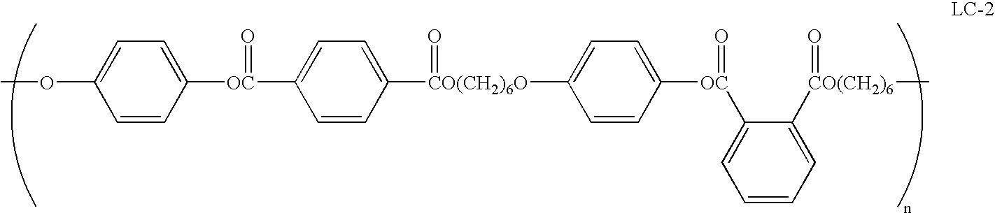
C1=CC([OC](C2=CC=C([CO(CH2)6O](C3=CC=C([OC](C4=CC=CC=C4[CO(CH2)6](=O)C)=O)C=C3)=O)C=C2)=O)=CC=C1OC
